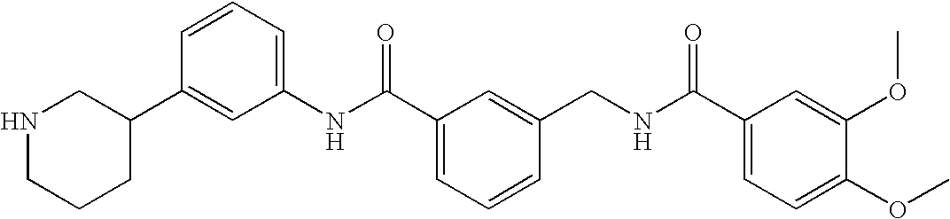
C1(NC(C2=CC=CC(CNC(C3=CC=C(OC)C(OC)=C3)=O)=C2)=O)=CC=CC(C2CNCCC2)=C1
